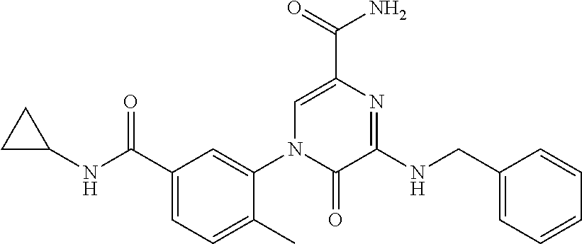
C1C(NC(C2=CC=C(C)C(N3C(=O)C(NCC4=CC=CC=C4)=NC(C(N)=O)=C3)=C2)=O)C1
